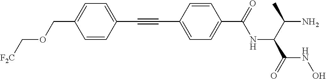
C1=CC(C#CC2=CC=C(C(=O)NC(C(C)N)C(=O)NO)C=C2)=CC=C1COC[F2C]
